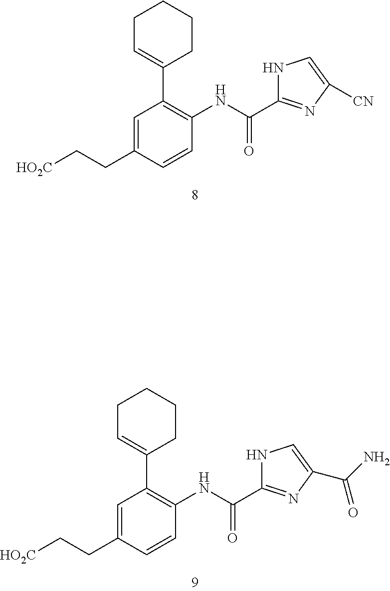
[HO2C]CCC1=CC(C2=CCCCC2)=C(NC(C2=NC([CN])=CN2)=O)C=C1.[HO2C]CCC1=CC(C2=CCCCC2)=C(NC(C2=NC(C(N)=O)=CN2)=O)C=C1
